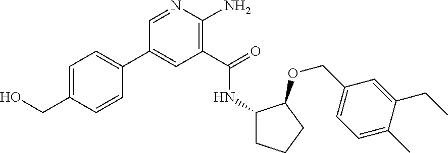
C1(C2=CC=C(CO)C=C2)=CC(C(=O)NC2CCCC2OCC2=CC=C(C)C(CC)=C2)=C(N)N=C1
